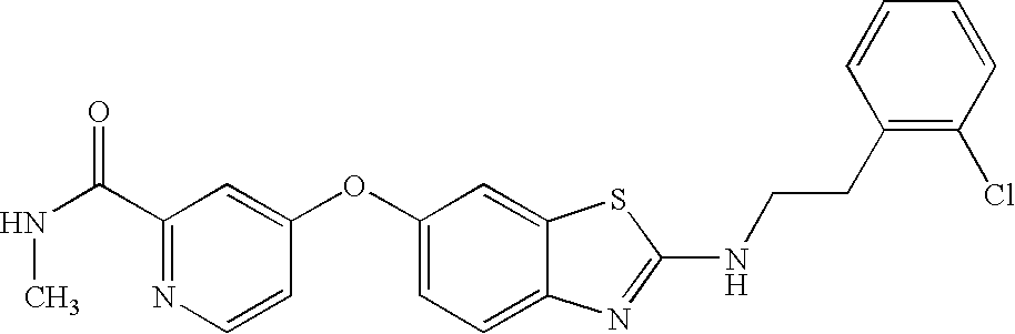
N1=C(C(NC)=O)C=C(OC2=CC=C3C(=C2)SC(NCCC2=C(Cl)C=CC=C2)=N3)C=C1
